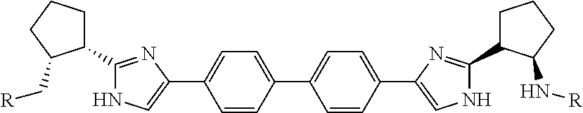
C1=CC(C2=CC=C(C3=CNC(C4CCCC4N[R])=N3)C=C2)=CC=C1C1=CNC(C2CCCC2C[R])=N1
